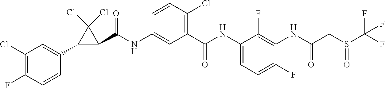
C1(C(NC2=CC(C(NC3=CC=C(F)C(NC(=O)CS(=O)C(F)(F)F)=C3F)=O)=C(Cl)C=C2)=O)C(Cl)(Cl)C1C1=CC(Cl)=C(F)C=C1
